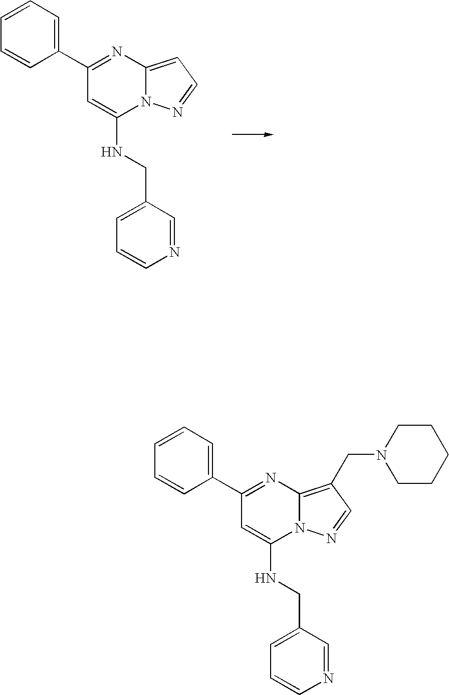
C1(C2=CC=CC=C2)=NC2=C(CN3CCCCC3)C=NN2C(NCC2=CC=CN=C2)=C1.C1(C2=CC=CC=C2)=NC2=CC=NN2C(NCC2=CC=CN=C2)=C1
